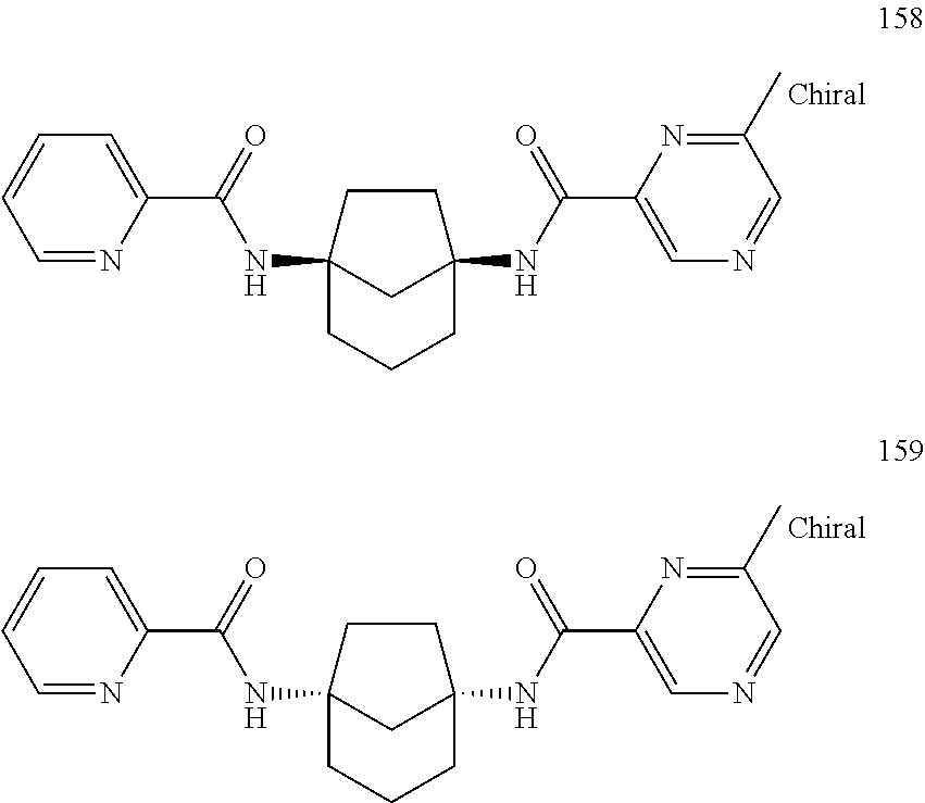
C12(NC(C3=CC=CC=N3)=O)CCCC(NC(C3=CN=CC(C)=N3)=O)(C1)CC2.C12(NC(C3=CC=CC=N3)=O)CCCC(NC(C3=CN=CC(C)=N3)=O)(C1)CC2
